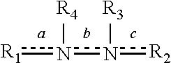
[R1]n(n([R3])[R2])[R4]
